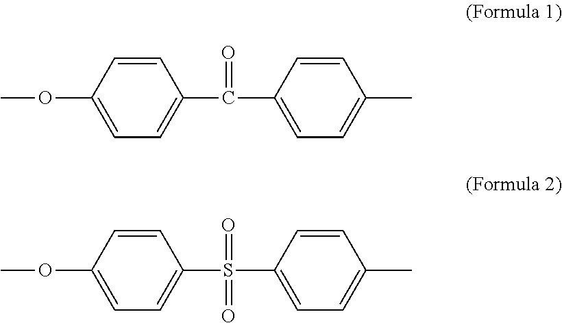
C1(OC)=CC=C(C(C2=CC=C(C)C=C2)=O)C=C1.C1(OC)=CC=C(S(C2=CC=C(C)C=C2)(=O)=O)C=C1
